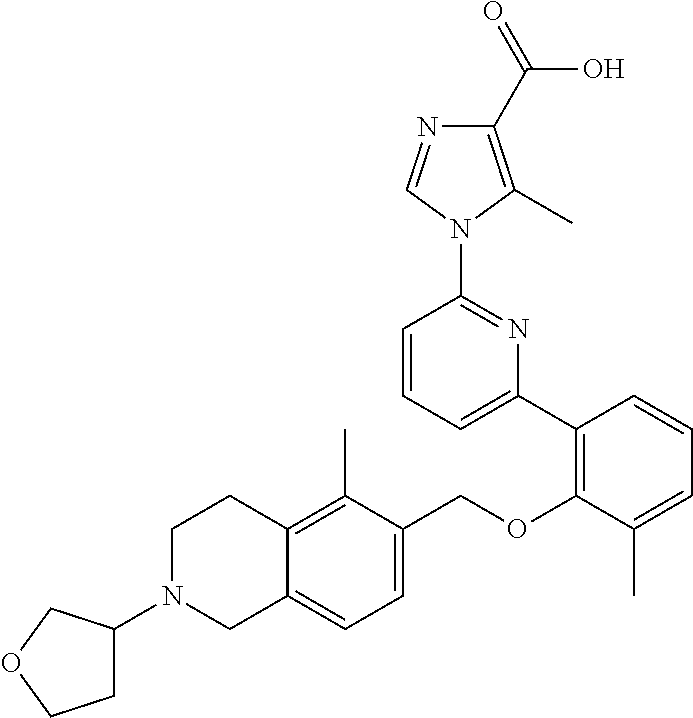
C1N(C2CCOC2)CC2=CC=C(COC3=C(C4=CC=CC(N5C(C)=C(C(=O)O)N=C5)=N4)C=CC=C3C)C(C)=C2C1
